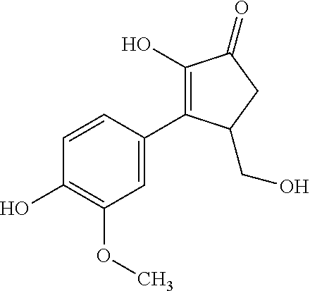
C1=C(C2=C(O)C(=O)CC2CO)C=CC(O)=C1OC
